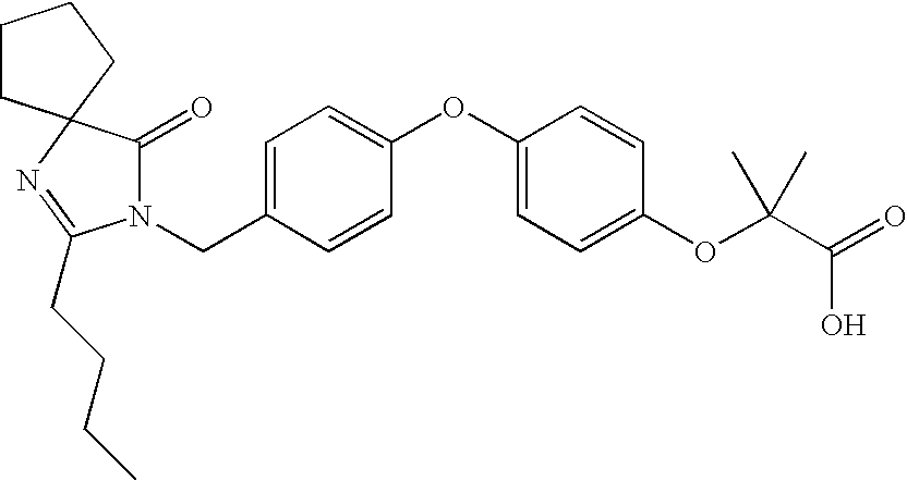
N1(CC2=CC=C(OC3=CC=C(OC(C(=O)O)(C)C)C=C3)C=C2)C(=O)C2(N=C1CCCC)CCCC2
